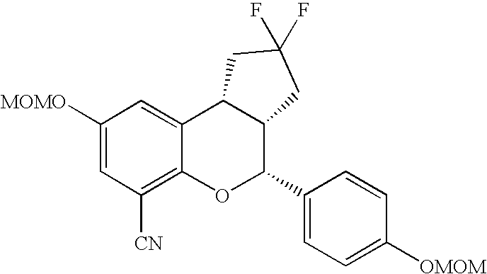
C1([MOMO])=CC([CN])=C2C(=C1)C1C(C(C3=CC=C([OMOM])C=C3)O2)CC(F)(F)C1
